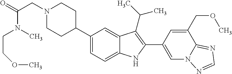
N1(CC(=O)N(CCOC)C)CCC(C2=CC=C3C(=C2)C(C(C)C)=C(C2=CN4C(=NC=N4)C(COC)=C2)N3)CC1
